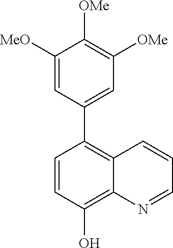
C1=CC(O)=C2C(=C1C1=CC([OMe])=C([OMe])C([MeO])=C1)C=CC=N2
